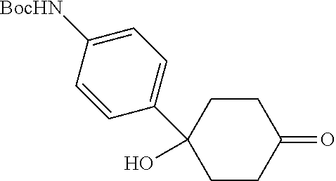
O=C1CCC(C2=CC=C([BocHN])C=C2)(O)CC1
